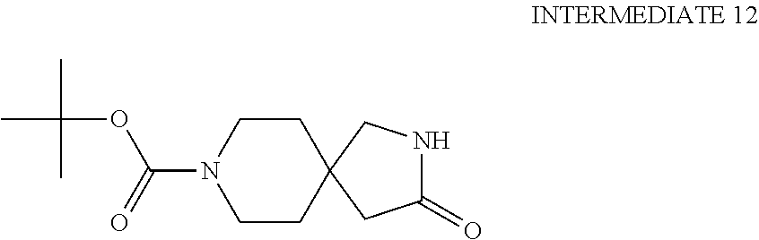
C1CC2(CCN1C(OC(C)(C)C)=O)CC(=O)NC2
